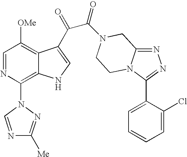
C1=NC(N2N=C([Me])N=C2)=C2C(=C1[OMe])C(C(=O)C(=O)N1CC3=NN=C(C4=CC=CC=C4Cl)N3CC1)=CN2
